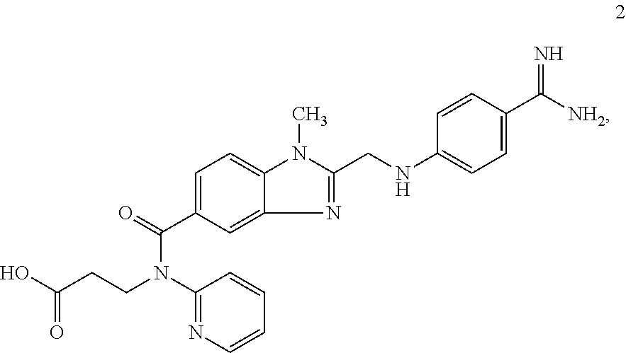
C1(N(C(=O)C2=CC=C3N(C)C(CNC4=CC=C(C([NH2])=N)C=C4)=NC3=C2)CCC(O)=O)=NC=CC=C1
